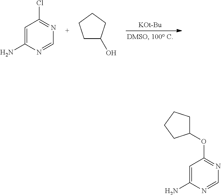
[KOt-Bu].C1=C(N)N=CN=C1Cl.C1C(O)CCC1.C1=C(N)N=CN=C1OC1CCCC1
